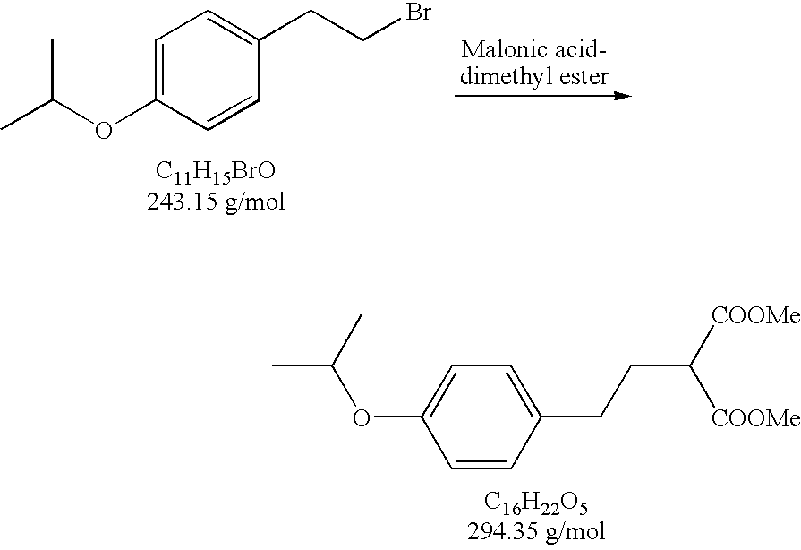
CC(OC1=CC=C(CCBr)C=C1)C.C1=CC(CCC([COOMe])[COOMe])=CC=C1OC(C)C
